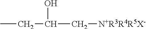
CCC(C[N+R3R4R5X-])O
